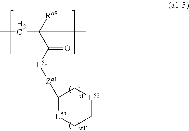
CCC([Ra8])(C(=O)[L51][Za1]C1[L53]CC[L52]C1)C
